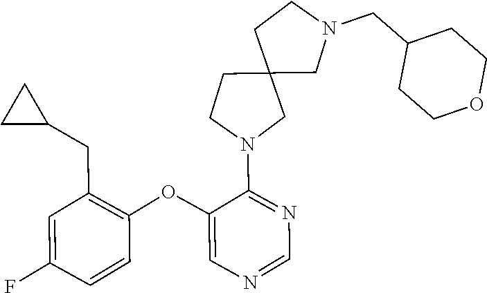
C1=C(F)C=CC(OC2=CN=CN=C2N2CC3(CC2)CN(CC2CCOCC2)CC3)=C1CC1CC1
